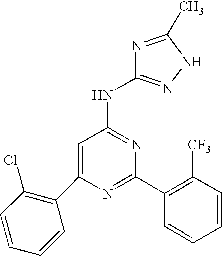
C1=C(C2=C(Cl)C=CC=C2)N=C(C2=C([CF3])C=CC=C2)N=C1NC1=NNC(C)=N1
